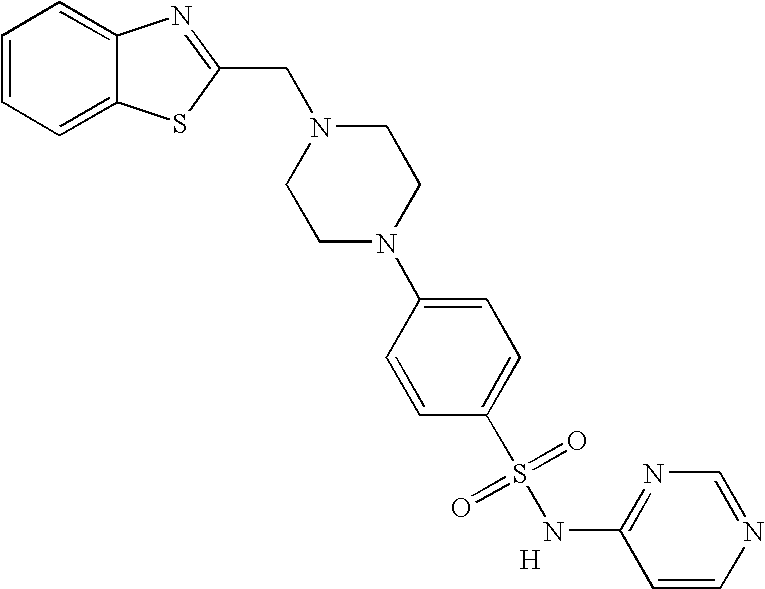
C1=CC=C2C(=C1)N=C(CN1CCN(C3=CC=C(S(=O)(=O)NC4=NC=NC=C4)C=C3)CC1)S2.[H]
